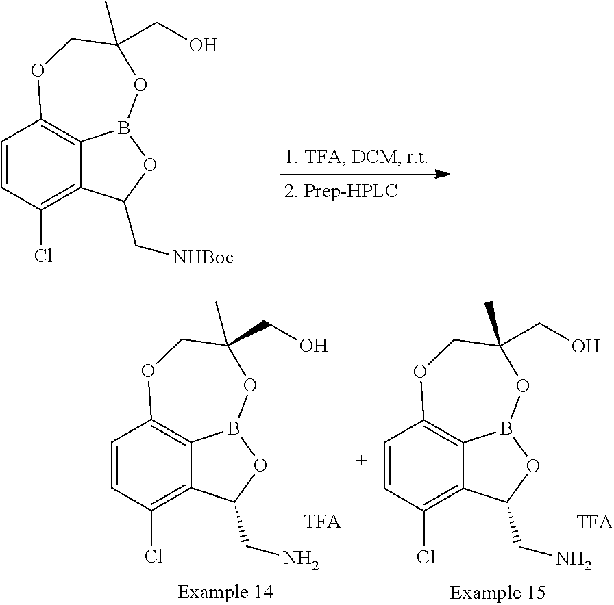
C1=CC(Cl)=C2C3=C1OCC(C)(CO)OB3OC2C[NHBoc].C1=CC(Cl)=C2C3=C1OCC(C)(CO)OB3OC2CN.C1=CC(Cl)=C2C3=C1OCC(C)(CO)OB3OC2CN
